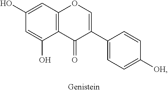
C12=C(C=C(O)C=C1O)OC=C(C1=CC=C([OH])C=C1)C2=O
